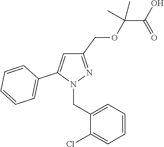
C1(COC(C(O)=O)(C)C)=NN(CC2=CC=CC=C2Cl)C(C2=CC=CC=C2)=C1
